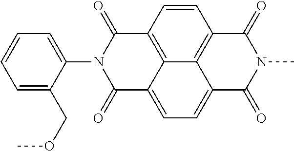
C1=C(N2C(=O)C3=CC=C4C5=C(C=CC(=C35)C2=O)C(=O)N(C)C4=O)C(COC)=CC=C1
